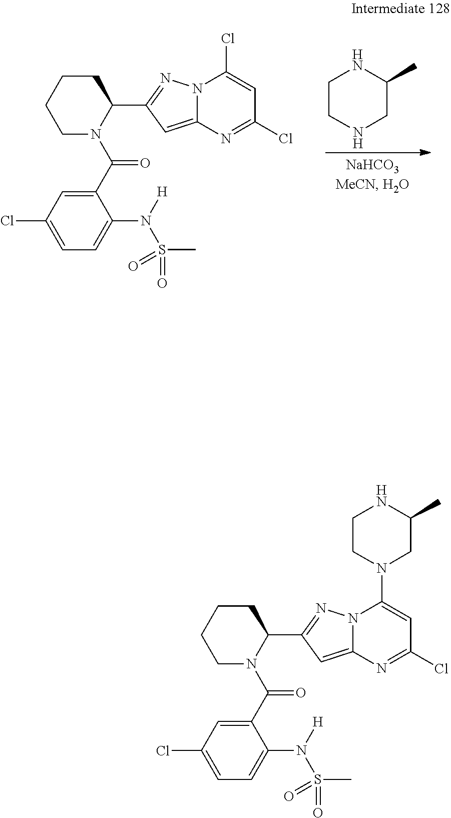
N1CC(C)NCC1.C1CCN(C(C2=CC(Cl)=CC=C2N(S(=O)(C)=O)[H])=O)C(C2=NN3C(=C2)N=C(Cl)C=C3Cl)C1.C1CCN(C(C2=CC(Cl)=CC=C2N(S(=O)(C)=O)[H])=O)C(C2=NN3C(=C2)N=C(Cl)C=C3N2CC(C)NCC2)C1
